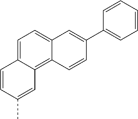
C1=CC(C)=CC2=C3C(=CC=C12)C=C(C1=CC=CC=C1)C=C3
